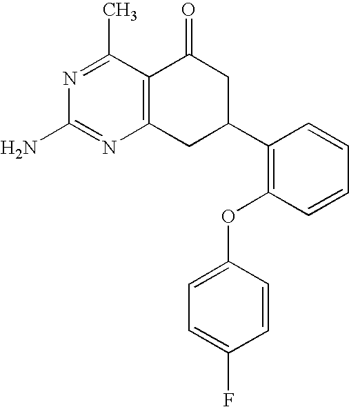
C12=C(C(C)=NC(N)=N1)C(=O)CC(C1=C(OC3=CC=C(F)C=C3)C=CC=C1)C2
